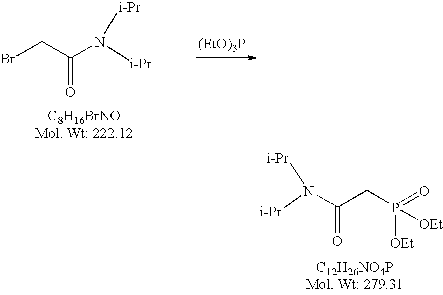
[(EtO)3P].BrCC(N([i-Pr])[i-Pr])=O.P(CC(N([i-Pr])[i-Pr])=O)([OEt])([OEt])=O
